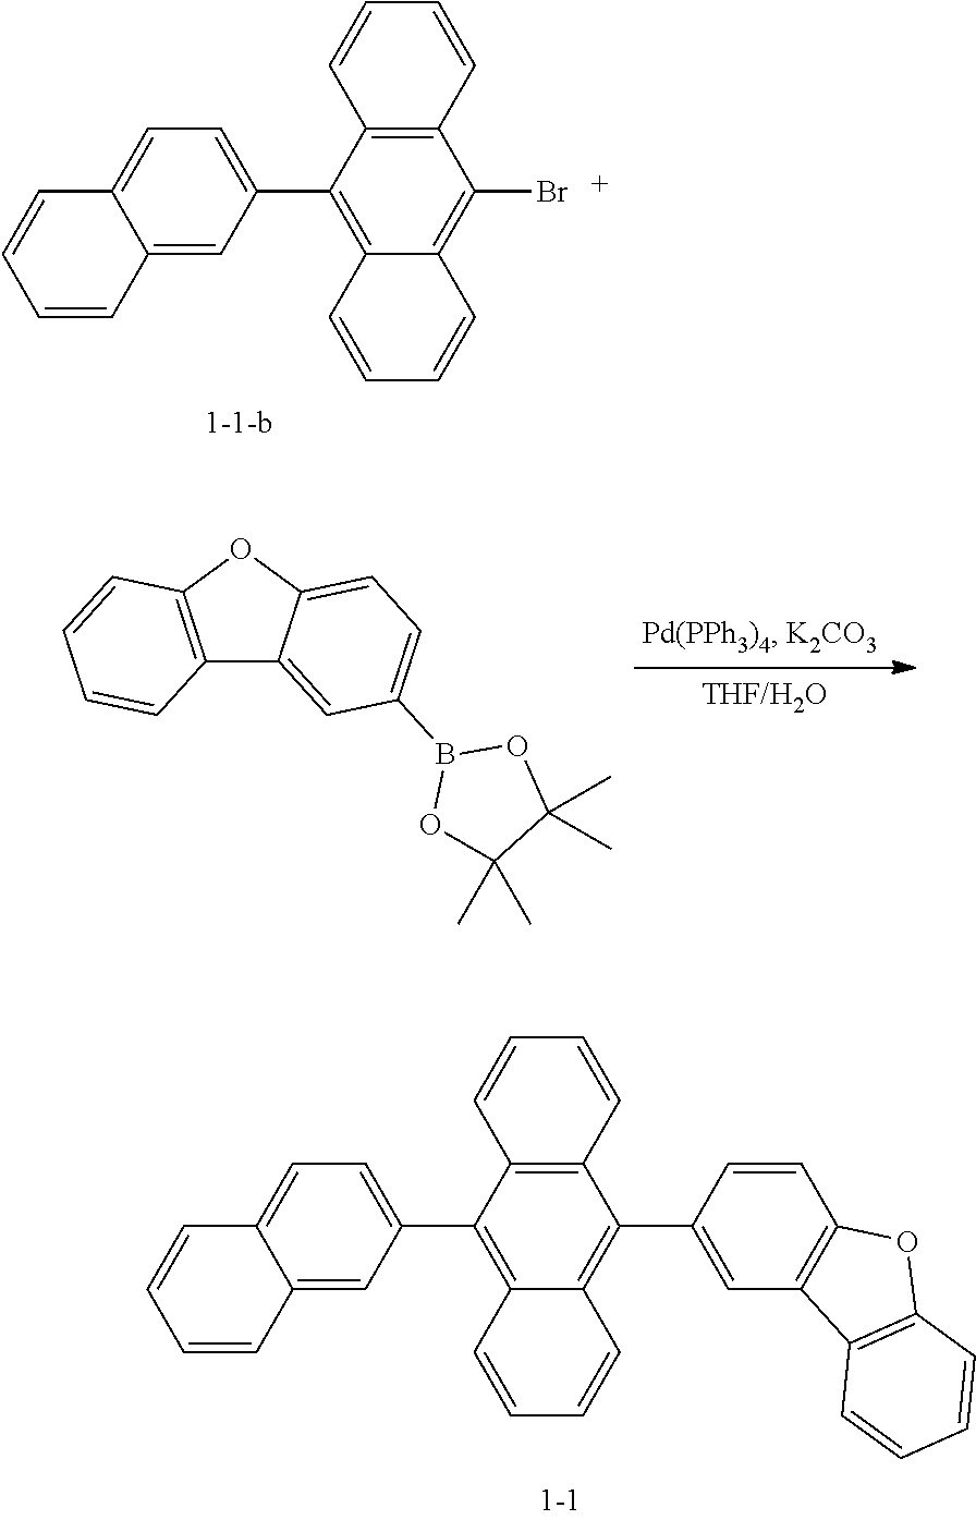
C1=C2C(=CC(C3=C4C(=C(Br)C5=C3C=CC=C5)C=CC=C4)=C1)C=CC=C2.C12=C(OC3=CC=C(B4OC(C)(C)C(C)(C)O4)C=C13)C=CC=C2.C1=C2C(=CC(C3=C4C(=C(C5=CC6=C(C=C5)OC5=C6C=CC=C5)C5=C3C=CC=C5)C=CC=C4)=C1)C=CC=C2
